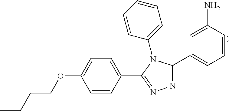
C1=CC(N)=CC(C2=NN=C(C3=CC=C(OCCCC)C=C3)N2C2=CC=CC=C2)=C1
